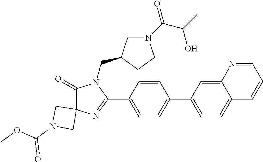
C1(=O)C2(N=C(C3=CC=C(C4=CC=C5C(=C4)N=CC=C5)C=C3)N1CC1CN(C(C(C)O)=O)CC1)CN(C(OC)=O)C2
